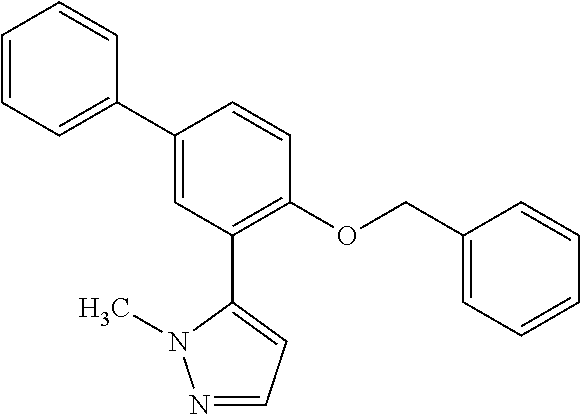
C1=CC=C(C2=CC(C3=CC=NN3C)=C(OCC3=CC=CC=C3)C=C2)C=C1
